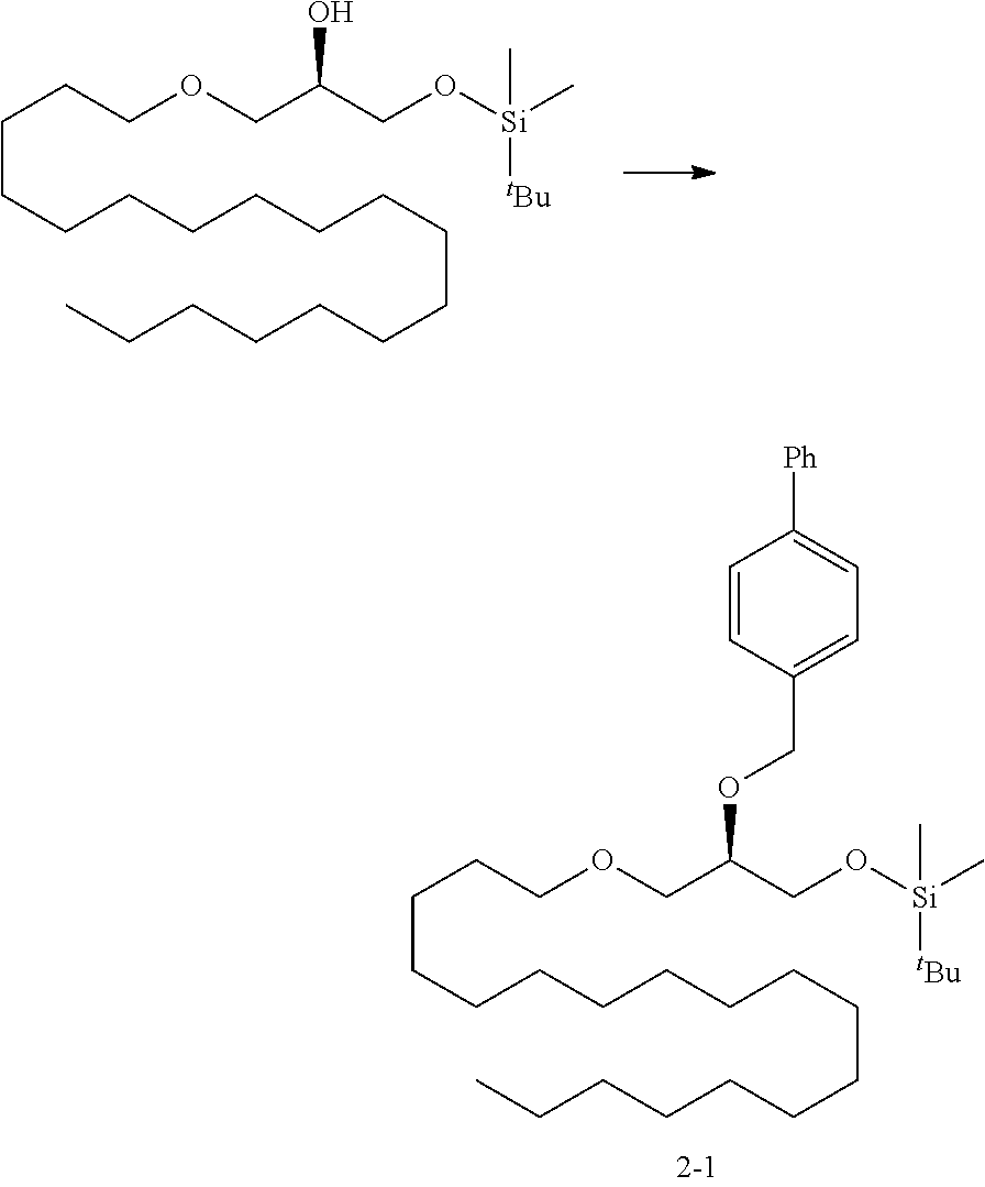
C(CCCCCCCCCCCCC)CCCCOCC(CO[Si](C)([tBu])C)OCC1=CC=C([Ph])C=C1.C(CCCCCCCCCCCCC)CCCCOCC(CO[Si](C)([tBu])C)O
